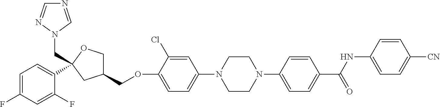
C1=C(F)C=C(F)C(C2(CN3C=NC=N3)OCC(COC3=CC=C(N4CCN(C5=CC=C(C(NC6=CC=C([CN])C=C6)=O)C=C5)CC4)C=C3Cl)C2)=C1
